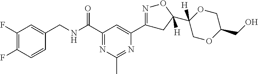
C1(F)=C(F)C=C(CNC(C2=NC(C)=NC(C3=NOC(C4([H])OCC(CO)OC4)([H])C3)=C2)=O)C=C1
